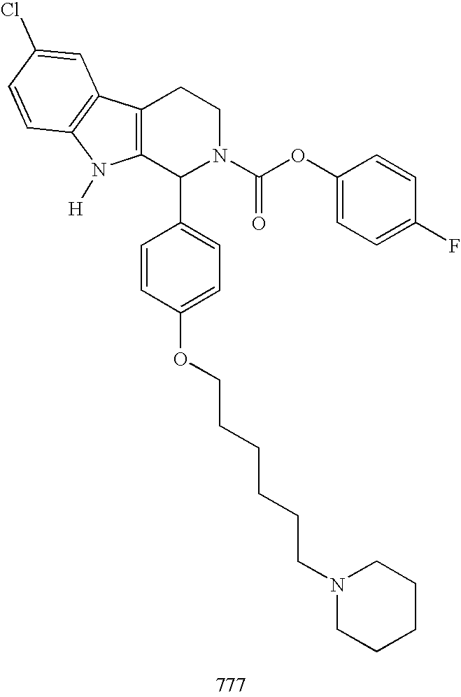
C12=C(C(C3=CC=C(OCCCCCCN4CCCCC4)C=C3)N(C(OC3=CC=C(F)C=C3)=O)CC1)N([H])C1=C2C=C(Cl)C=C1
